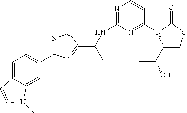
C1=C2C(=CC(C3=NOC(C(NC4=NC=CC(N5C(C(O)C)COC5=O)=N4)C)=N3)=C1)N(C)C=C2
